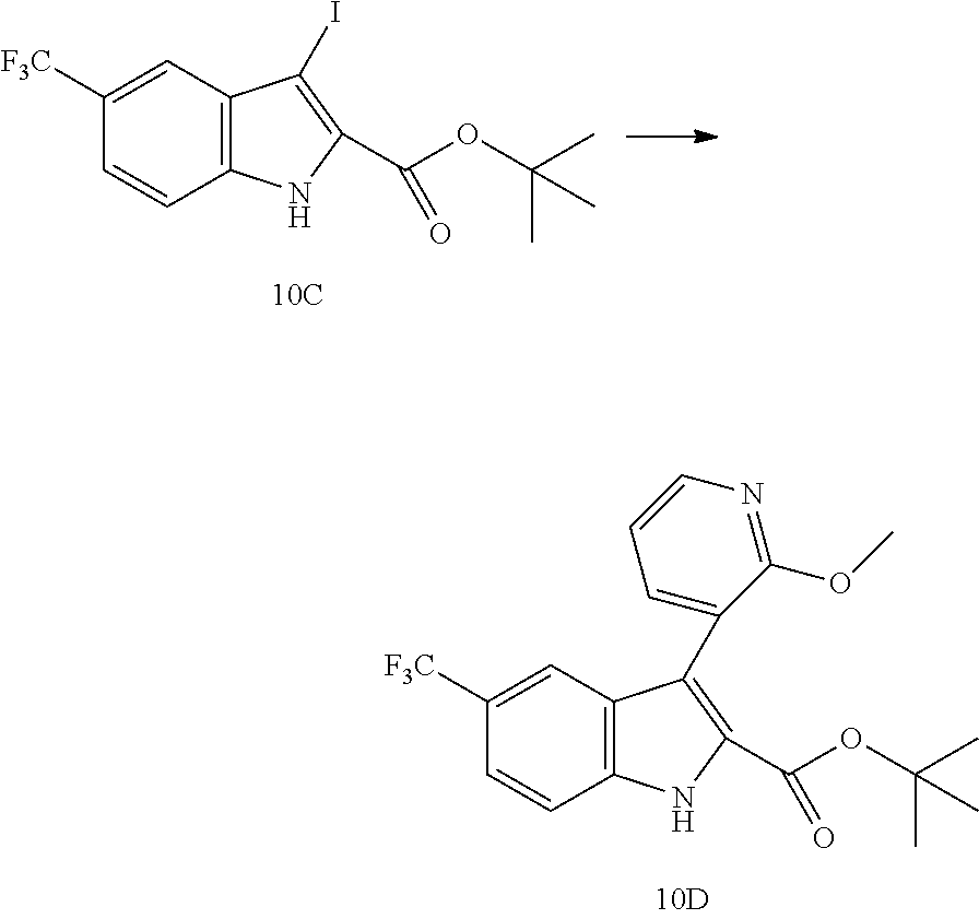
C12=C(C=C([F3C])C=C1)C(C1=CC=CN=C1OC)=C(C(OC(C)(C)C)=O)N2.C12=C(C=C([F3C])C=C1)C(I)=C(C(OC(C)(C)C)=O)N2
